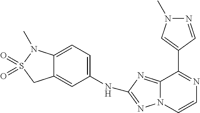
C12=NC(NC3=CC=C4C(=C3)CS(=O)(=O)N4C)=NN1C=CN=C2C1=CN(C)N=C1
